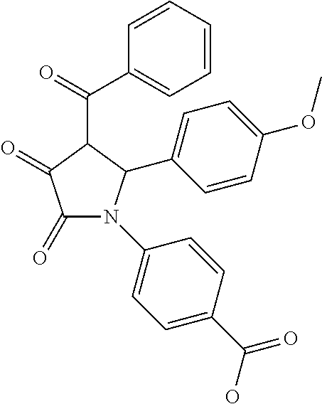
C1(=O)C(=O)N(C2=CC=C(C(O)=O)C=C2)C(C2=CC=C(OC)C=C2)C1C(C1=CC=CC=C1)=O
